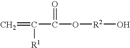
C=C([R1])C(=O)O[R2]O
